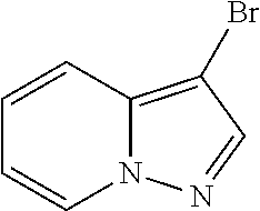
C1=CC2=C(Br)C=NN2C=C1
